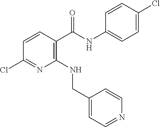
C1(NCC2=CC=NC=C2)=C(C(NC2=CC=C(Cl)C=C2)=O)C=CC(Cl)=N1
